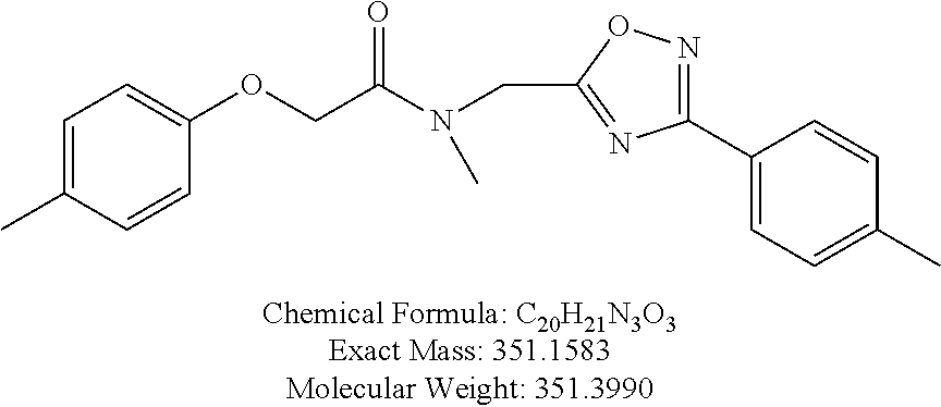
C1=C(C)C=CC(OCC(N(CC2=NC(C3=CC=C(C)C=C3)=NO2)C)=O)=C1
